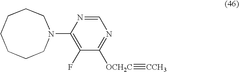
N1(C2=C(F)C([OCH2C]#[CCH3])=NC=N2)CCCCCCC1
